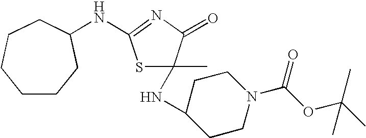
N(C1=NC(=O)C(C)(NC2CCN(C(=O)OC(C)(C)C)CC2)S1)C1CCCCCC1
